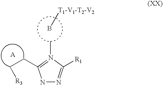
N1N=C([R1])N(C)=C1CC[R3].B[T1-V1-T2-V2]
